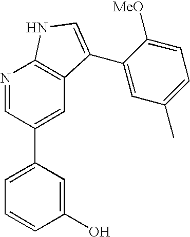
N1=CC(C2=CC=CC(O)=C2)=CC2=C1NC=C2C1=CC(C)=CC=C1[MeO]
